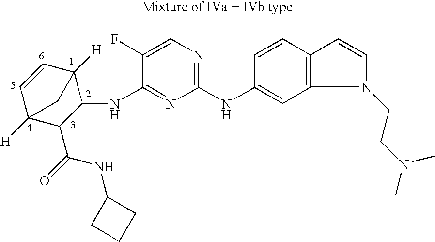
C1=CC2([H])C(NC3=NC(NC4=CC5=C(C=C4)C=CN5CCN(C)C)=NC=C3F)C(C(=O)NC3CCC3)C1([H])C2
